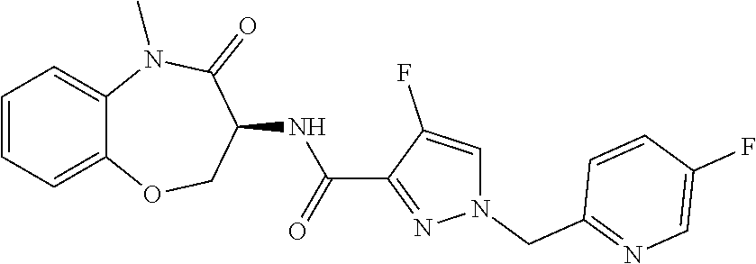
C12=CC=CC=C1N(C)C(=O)C(NC(C1=NN(CC3=NC=C(F)C=C3)C=C1F)=O)CO2
